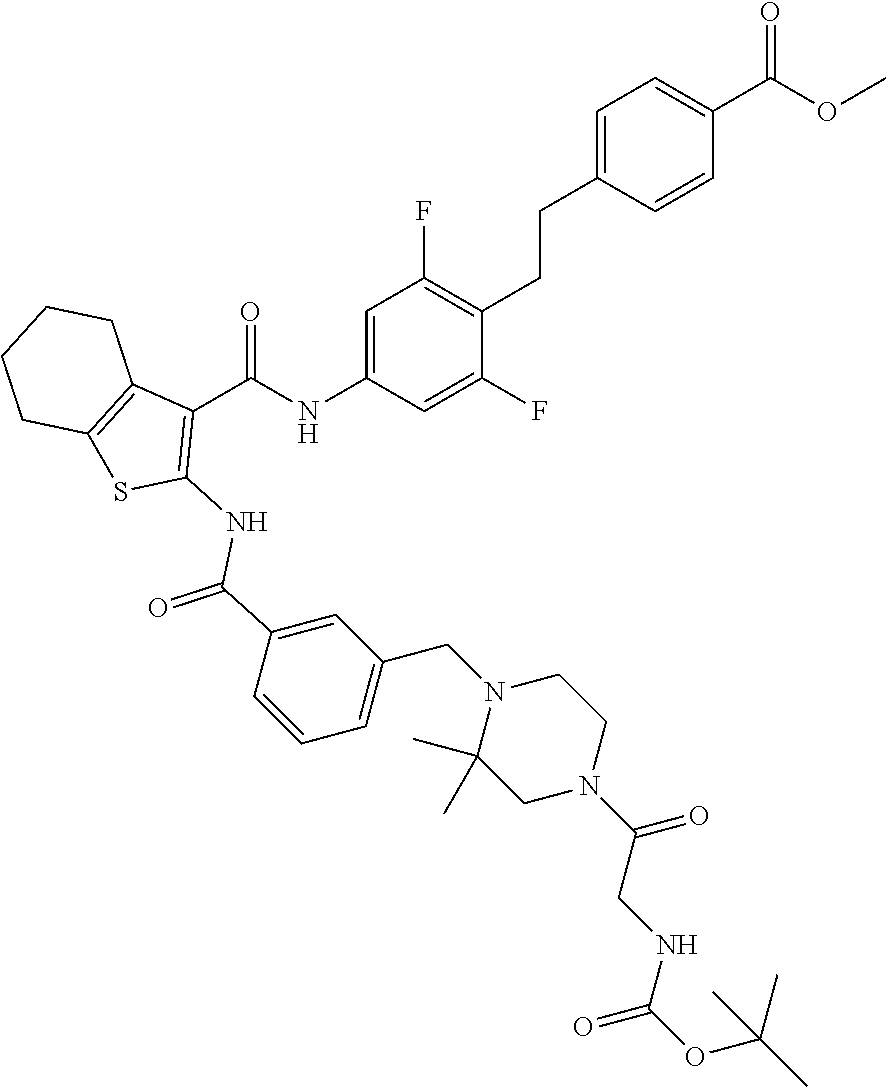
C1=C(NC(C2=C(NC(C3=CC(CN4C(C)(C)CN(C(=O)CNC(=O)OC(C)(C)C)CC4)=CC=C3)=O)SC3=C2CCCC3)=O)C=C(F)C(CCC2=CC=C(C(OC)=O)C=C2)=C1F
